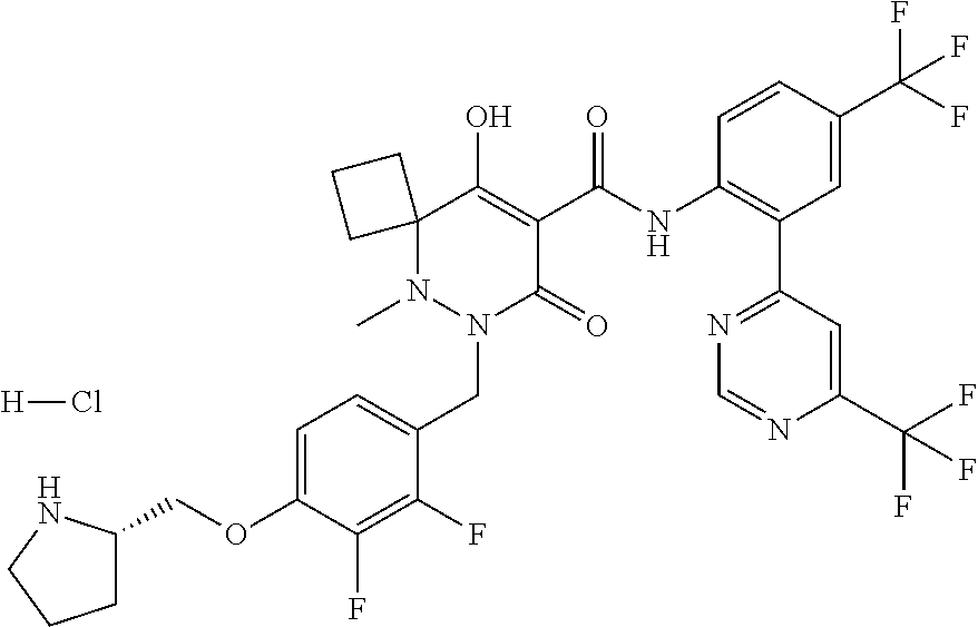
C1=C(OCC2CCCN2)C(F)=C(F)C(CN2C(=O)C(C(NC3=C(C4=NC=NC(C(F)(F)F)=C4)C=C(C(F)(F)F)C=C3)=O)=C(O)C3(CCC3)N2C)=C1.[H]Cl
